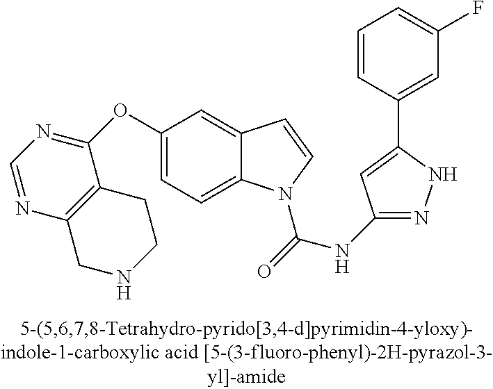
C1(OC2=NC=NC3=C2CCNC3)=CC=C2C(=C1)C=CN2C(=O)NC1=NNC(C2=CC(F)=CC=C2)=C1
